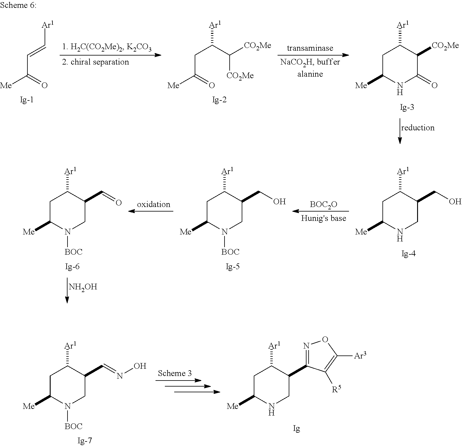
[Ar1]C1CC([Me])N([BOC])CC1C=O.[NH2OH].[Ar1]C1CC([Me])N([BOC])CC1CO.[BOC2O].[Ar1]C1CC([Me])NCC1CO.[Ar1]C1CC([Me])N([BOC])CC1C=NO.[Ar1]C1CC([Me])NCC1C1=NOC([Ar3])=C1[R5].[Ar1]C=CC([Me])=O.[Ar1]C(CC([Me])=O)C([CO2Me])[CO2Me].[Ar1]C1CC([Me])NC(=O)C1[CO2Me]
